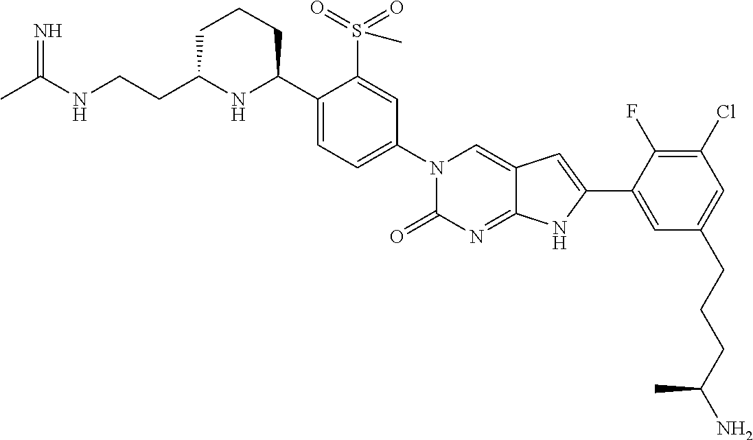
CC(NCCC1NC(C2=CC=C(N3C(=O)N=C4C(=C3)C=C(C3=CC(CCCC(N)C)=CC(Cl)=C3F)N4)C=C2S(=O)(=O)C)CCC1)=N
